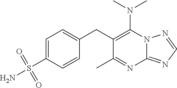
N12C(=NC=N1)N=C(C)C(CC1=CC=C(S(N)(=O)=O)C=C1)=C2N(C)C
